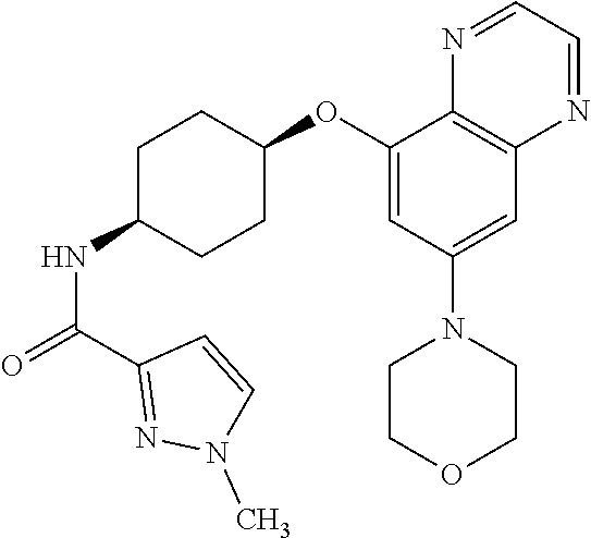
C1(OC2CCC(NC(=O)C3=NN(C)C=C3)CC2)=CC(N2CCOCC2)=CC2=C1N=CC=N2
